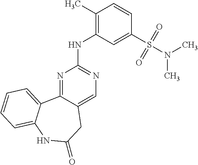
N1=C2C(=CN=C1NC1=C(C)C=CC(S(N(C)C)(=O)=O)=C1)CC(=O)NC1=CC=CC=C21
